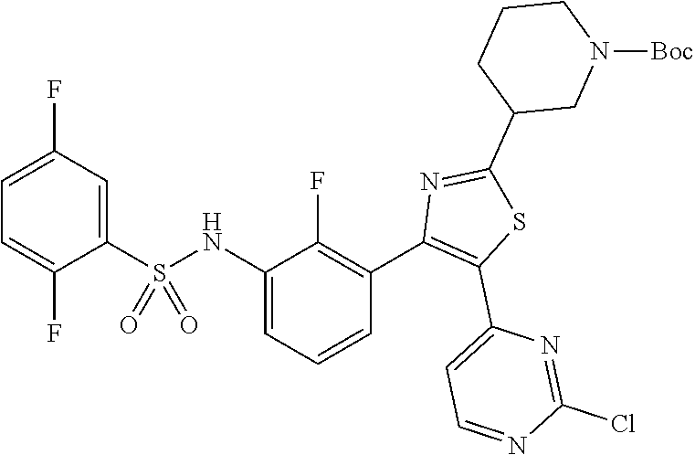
C1(NS(C2=CC(F)=CC=C2F)(=O)=O)=CC=CC(C2=C(C3=CC=NC(Cl)=N3)SC(C3CN([Boc])CCC3)=N2)=C1F
